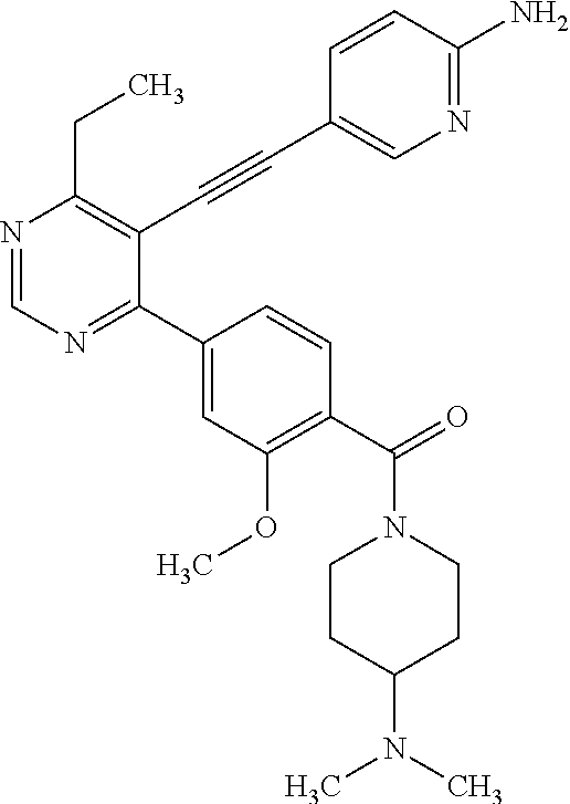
N1=CN=C(C2=CC(OC)=C(C(N3CCC(N(C)C)CC3)=O)C=C2)C(C#CC2=CN=C(N)C=C2)=C1CC
